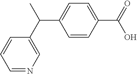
C1=CC=NC=C1C(C)C1=CC=C(C(O)=O)C=C1
